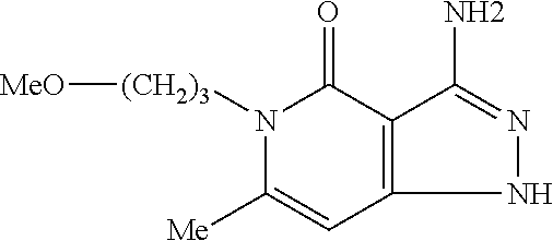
N1([(CH2)3][MeO])C([Me])=CC2=C(C1=O)C(N)=NN2
